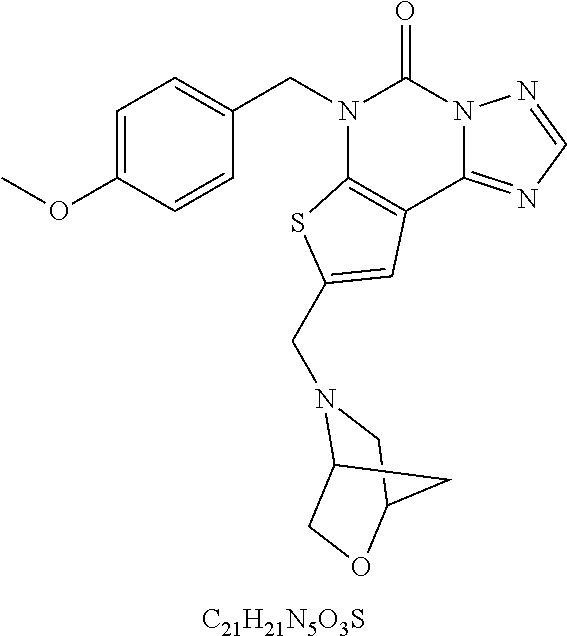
[C21H21N5O3S].N1(CC2=CC=C(OC)C=C2)C2=C(C3=NC=NN3C1=O)C=C(CN1C3COC(C1)C3)S2
